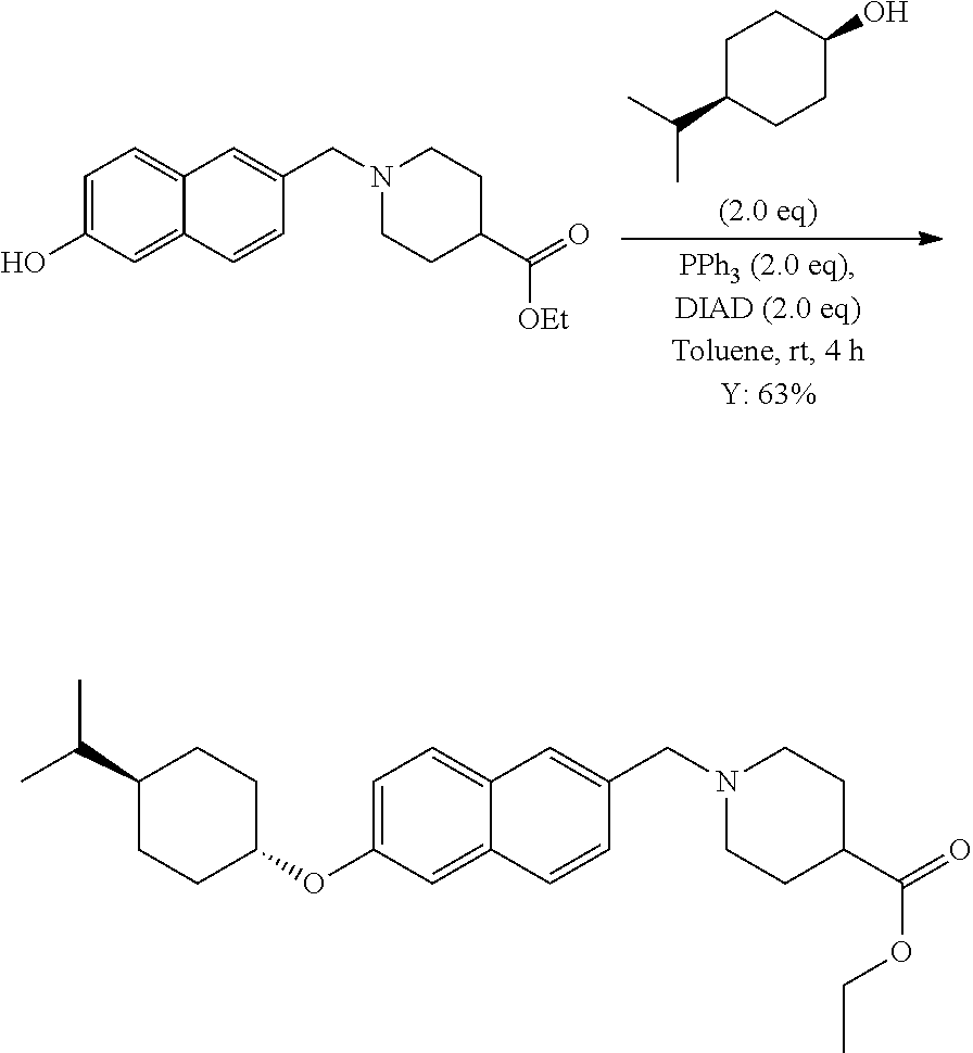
C1C(C(C)C)CCC(O)C1.C1=C(O)C=C2C(=C1)C=C(CN1CCC(C(=O)[OEt])CC1)C=C2.C1=C(OC2CCC(C(C)C)CC2)C=C2C(=C1)C=C(CN1CCC(C(=O)OCC)CC1)C=C2
